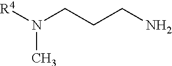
[R4]N(CCCN)C
